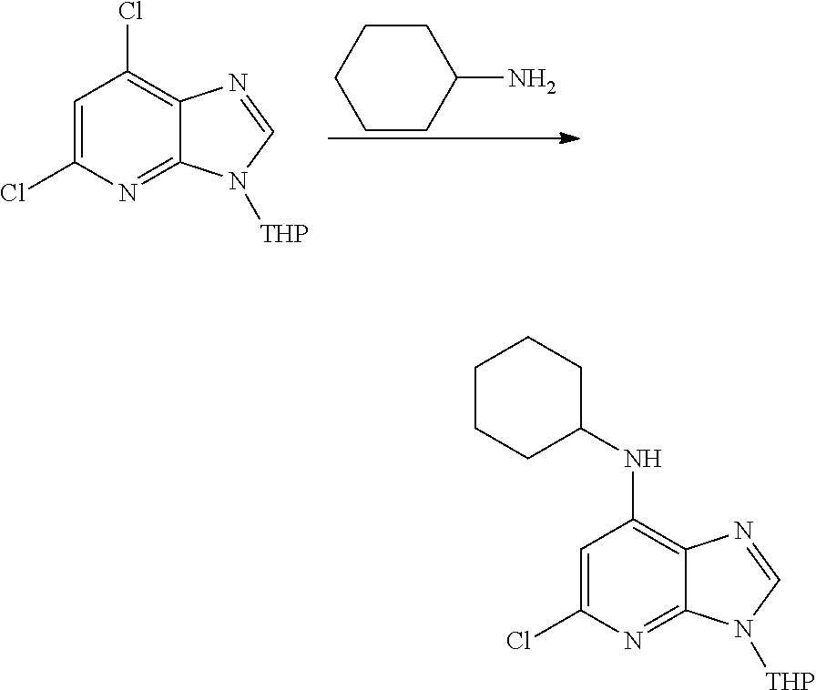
C1=C(Cl)N=C2C(=C1NC1CCCCC1)N=CN2[THP].C1=C(Cl)N=C2C(=C1Cl)N=CN2[THP].C1CCCCC1N
